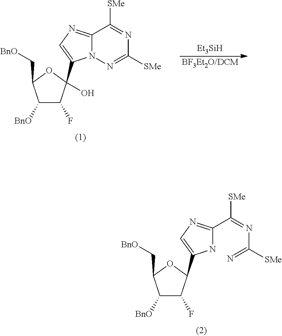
C1([BnO])C(F)C(C2=CN=C(C(=NC(=N)[SMe])[SMe])N2)OC1C[BnO].C1([BnO])C(F)C(C2=CN=C3N2N=C([SMe])N=C3[SMe])(O)OC1C[BnO].[Et3SiH].[BF3Et2O/DCM]
